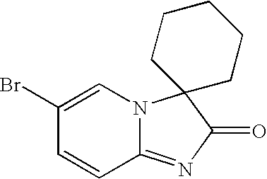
C12=NC(=O)C3(N1C=C(Br)C=C2)CCCCC3
